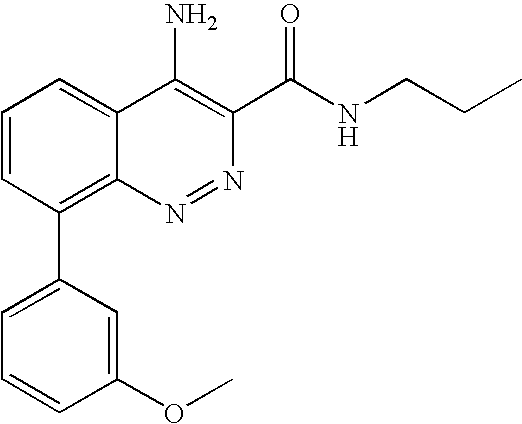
C1=CC(C2=CC=CC(OC)=C2)=C2C(=C1)C(N)=C(C(NCCC)=O)N=N2
